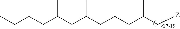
C(C(CC(CCCC(C[Z])C)C)C)CCC
